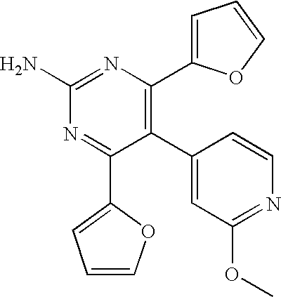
C1(C2=CC(OC)=NC=C2)=C(C2=CC=CO2)N=C(N)N=C1C1=CC=CO1
